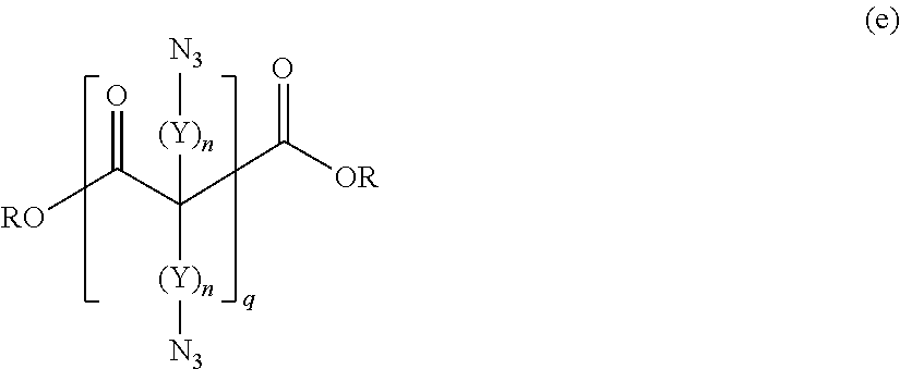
[RO]C(C(C([OR])=O)([(Y)n][N3])[(Y)n][N3])=O
